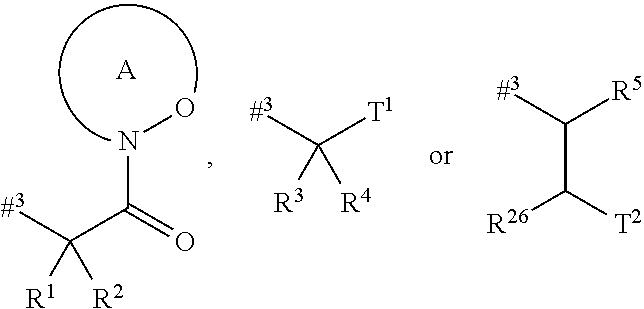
C(C(=O)NO)([#3])([R2])[R1].[A].C([T1])([#3])([R4])[R3].C([R5])([#3])C([T2])[R26]
